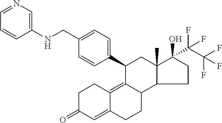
C1C(=O)C=C2C(=C3C(CC2)C2C(C)(CC3C3=CC=C(CNC4=CN=CC=C4)C=C3)C(O)(C(C(F)(F)F)(F)F)CC2)C1
